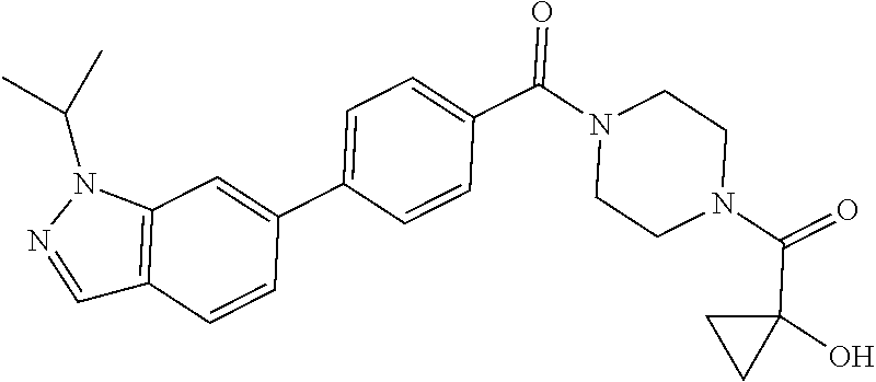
O=C(N1CCN(C(=O)C2=CC=C(C3=CC4=C(C=C3)C=NN4C(C)C)C=C2)CC1)C1(O)CC1
